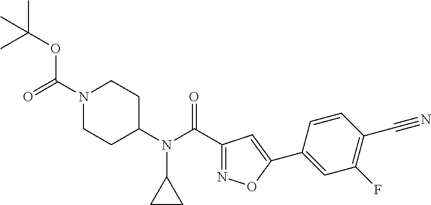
C1=CC(C2=CC(C(N(C3CCN(C(=O)OC(C)(C)C)CC3)C3CC3)=O)=NO2)=CC(F)=C1C#N
